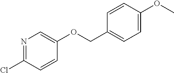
N1=C(Cl)C=CC(OCC2=CC=C(OC)C=C2)=C1
